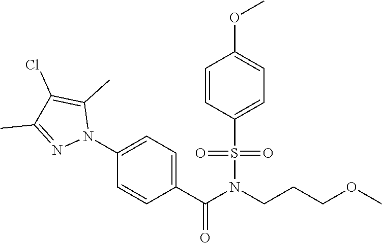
C(CCOC)N(C(C1=CC=C(N2C(C)=C(Cl)C(C)=N2)C=C1)=O)S(C1=CC=C(OC)C=C1)(=O)=O
